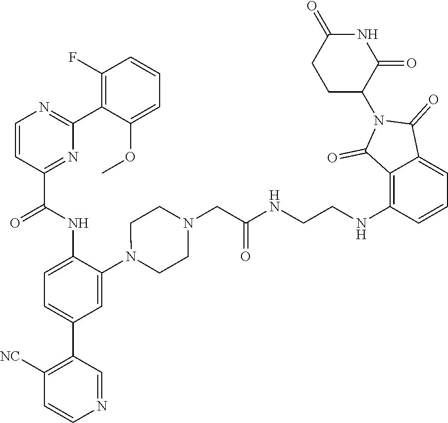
C1=CC(C(NC2=CC=C(C3=C([NC])C=CN=C3)C=C2N2CCN(CC(NCCNC3=C4C(=CC=C3)C(=O)N(C3C(=O)NC(=O)CC3)C4=O)=O)CC2)=O)=NC(C2=C(F)C=CC=C2OC)=N1
